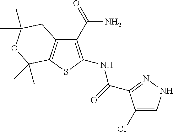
C1(C(N)=O)=C(NC(=O)C2=NNC=C2Cl)SC2=C1CC(C)(C)OC2(C)C
